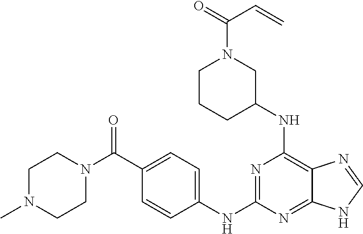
N(C1=C2C(=NC(NC3=CC=C(C(N4CCN(C)CC4)=O)C=C3)=N1)NC=N2)C1CN(C(=O)C=C)CCC1
